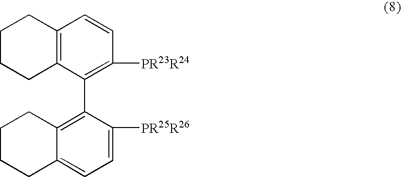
C1CCC2=C(C1)C=CC([PR23R24])=C2C1=C2CCCCC2=CC=C1[PR25R26]
